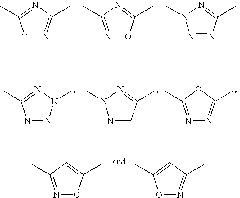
O1N=C(C)N=C1C.N1=C(C)N=C(C)O1.N1=NC(C)=NN1C.N1=NN(C)N=C1C.N1=CC(C)=NN1C.N1=C(C)OC(C)=N1.N1=C(C)C=C(C)O1.O1N=C(C)C=C1C
